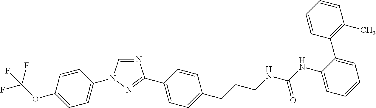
N1=CN(C2=CC=C(OC(F)(F)F)C=C2)N=C1C1=CC=C(CCCNC(NC2=CC=CC=C2C2=C(C)C=CC=C2)=O)C=C1
